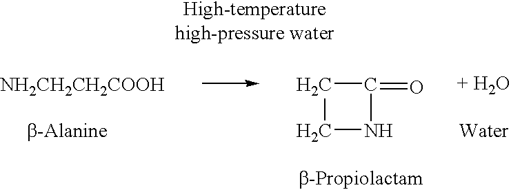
[NH2CH2CH2COOH].C1C(=O)NC1
